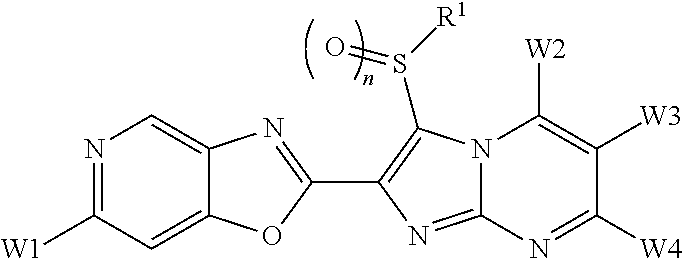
C12=CC([W1])=NC=C1N=C(C1=C(S([R1])=O)N3C(=N1)N=C([W4])C([W3])=C3[W2])O2
